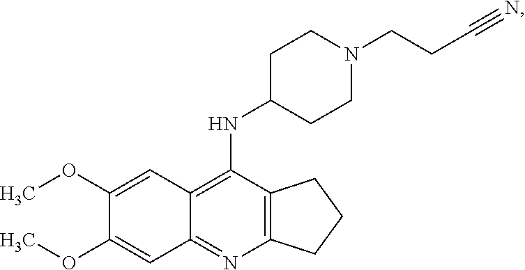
C12=C(N=C3C(=C1NC1CCN(CCC#N)CC1)C=C(OC)C(OC)=C3)CCC2
